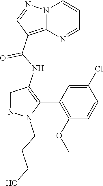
N12C(=C(C(NC3=C(C4=C(OC)C=CC(Cl)=C4)N(CCCO)N=C3)=O)C=N1)N=CC=C2
